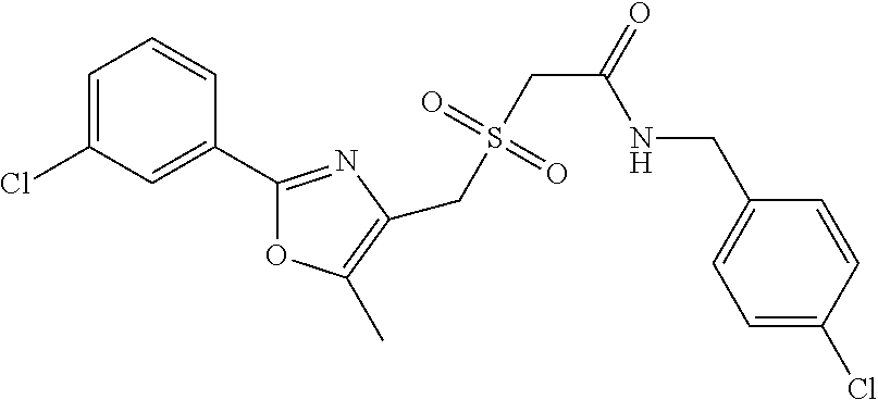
C1=C(Cl)C=C(C2=NC(CS(CC(=O)NCC3=CC=C(Cl)C=C3)(=O)=O)=C(C)O2)C=C1
